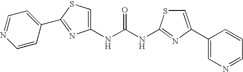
C1(NC(NC2=NC(C3=CN=CC=C3)=CS2)=O)=CSC(C2=CC=NC=C2)=N1
